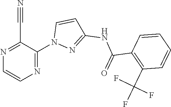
C(C1=NC=CN=C1N1N=C(NC(C2=C(C(F)(F)F)C=CC=C2)=O)C=C1)#N
